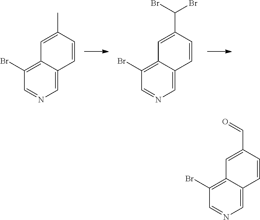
C1=C2C(=C(Br)C=N1)C=C(C)C=C2.C1=C2C(=C(Br)C=N1)C=C(C(Br)Br)C=C2.C1=C2C(=C(Br)C=N1)C=C(C=O)C=C2
